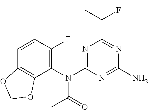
C1=CC(F)=C(N(C2=NC(C(C)(F)C)=NC(N)=N2)C(=O)C)C2=C1OCO2
